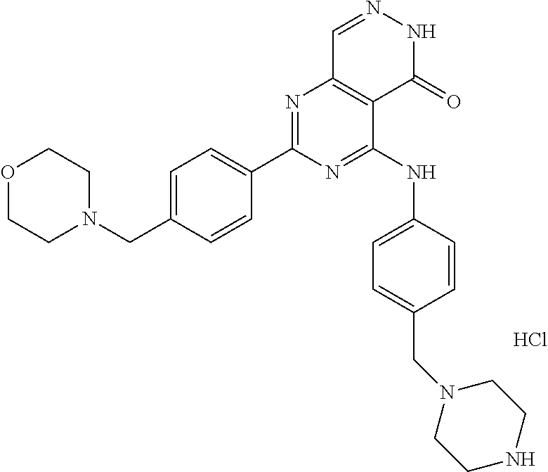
Cl.N1=C(C2=CC=C(CN3CCOCC3)C=C2)N=C(NC2=CC=C(CN3CCNCC3)C=C2)C2=C1C=NNC2=O
